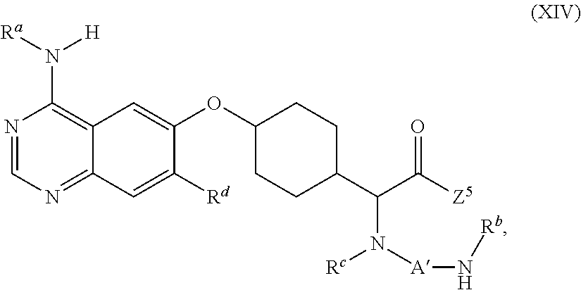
N1=CN=C2C(=C1N([Ra])[H])C=C(OC1CCC(C(C([Z5])=O)N([A]N[Rb])[Rc])CC1)C([Rd])=C2
